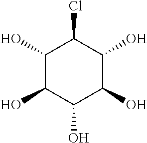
C1(O)C(O)C(O)C(O)C(O)C1Cl
